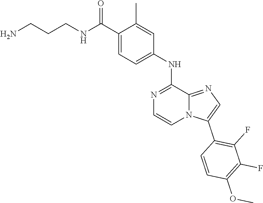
C1(C)=CC(NC2=NC=CN3C2=NC=C3C2=C(F)C(F)=C(OC)C=C2)=CC=C1C(NCCCN)=O
